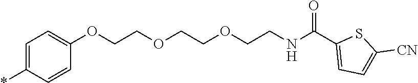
C1=C(*)C=CC(OCCOCCOCCNC(C2=CC=C([CN])S2)=O)=C1
